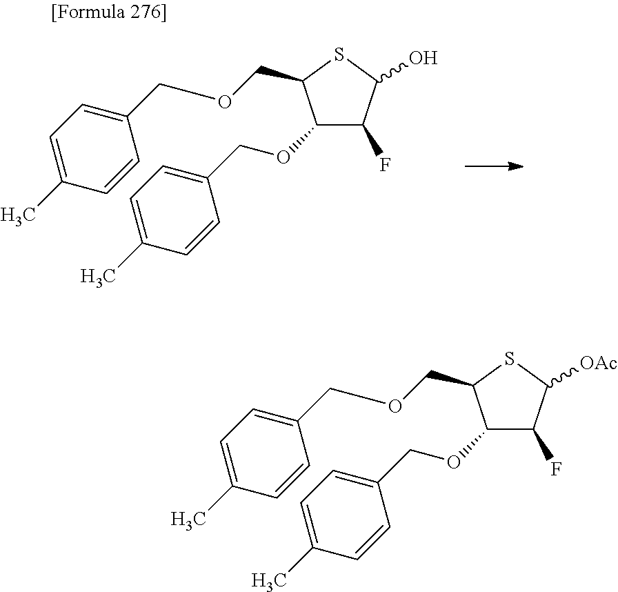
C1(OCC2=CC=C(C)C=C2)C(F)C(O)SC1COCC1=CC=C(C)C=C1.C1(OCC2=CC=C(C)C=C2)C(F)C([OAc])SC1COCC1=CC=C(C)C=C1
